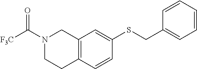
C12=C(C=CC(SCC3=CC=CC=C3)=C1)CCN(C([F3C])=O)C2
